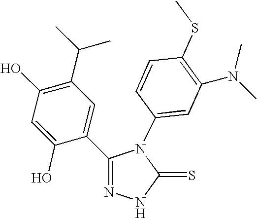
C1(O)=C(C(C)C)C=C(C2=NNC(=S)N2C2=CC(N(C)C)=C(SC)C=C2)C(O)=C1
